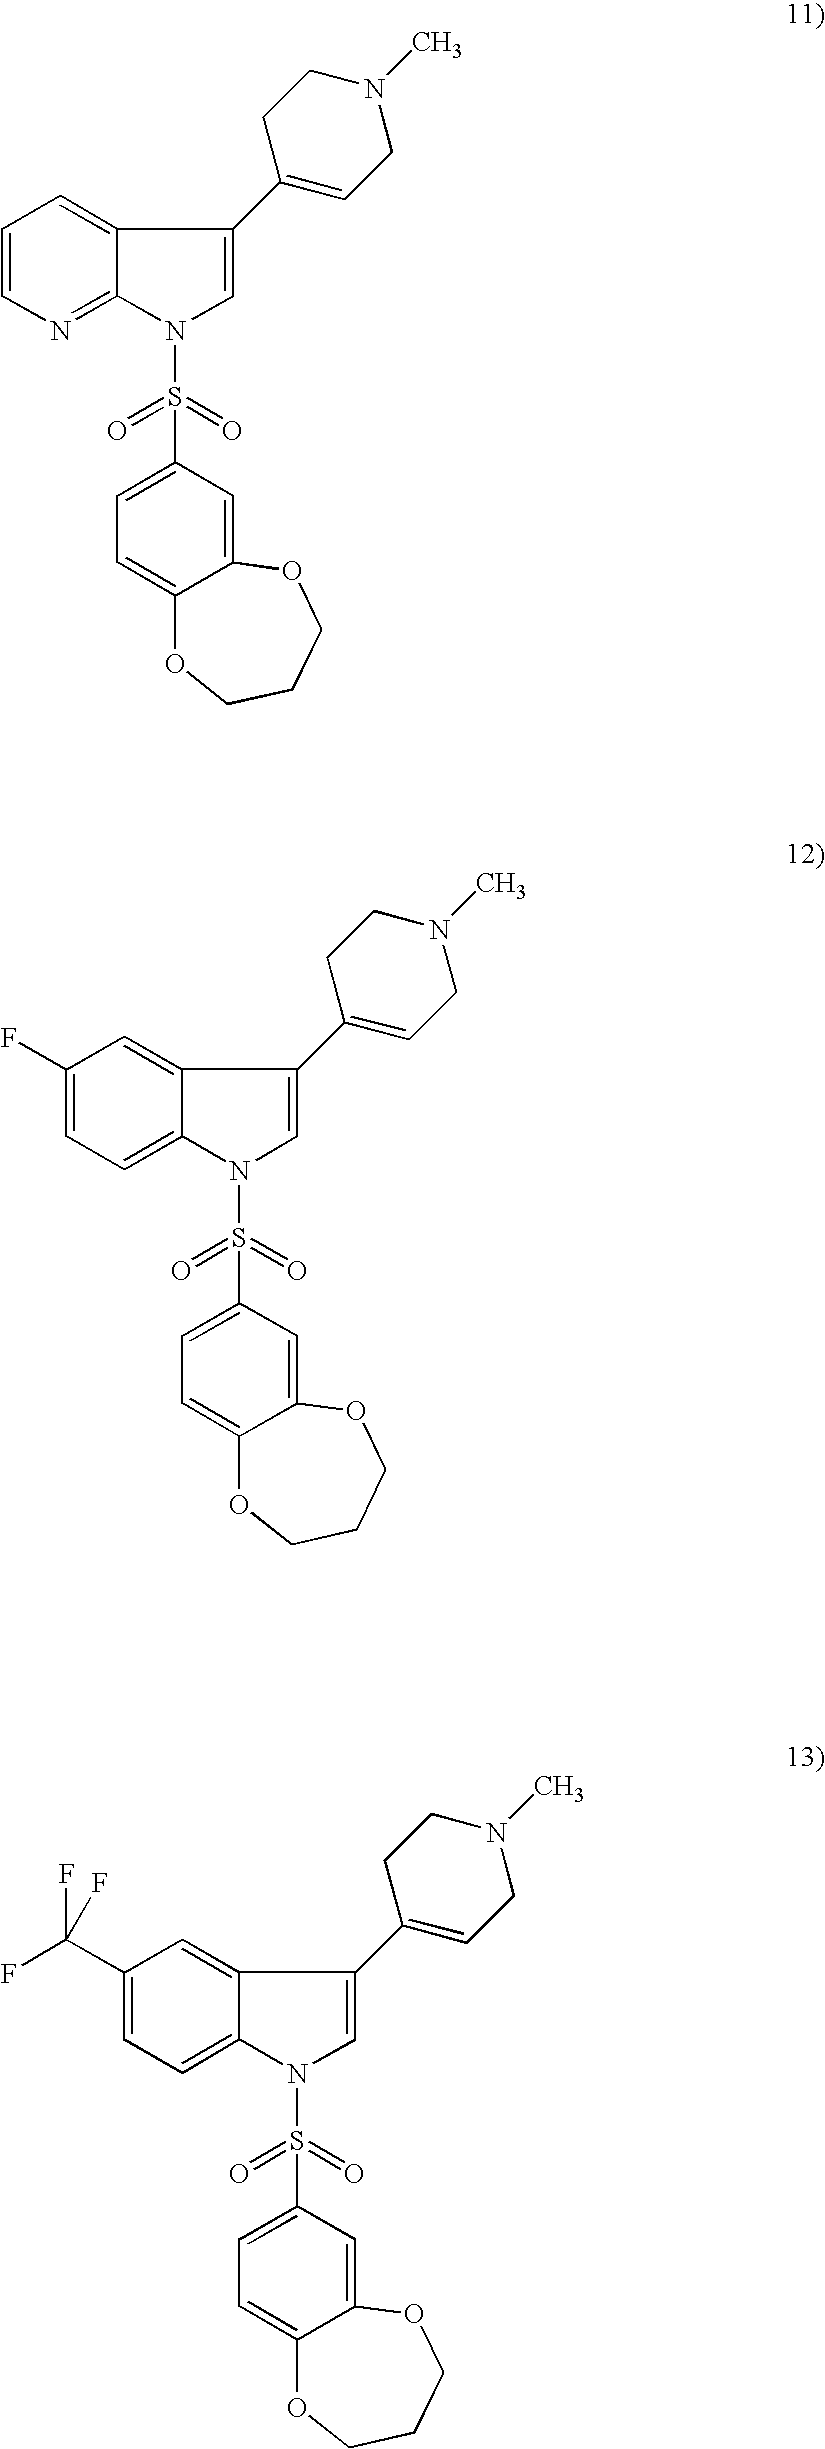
C1=CN=C2C(=C1)C(C1=CCN(C)CC1)=CN2S(=O)(=O)C1=CC=C2C(=C1)OCCCO2.C1(F)=CC=C2C(=C1)C(C1=CCN(C)CC1)=CN2S(=O)(=O)C1=CC=C2C(=C1)OCCCO2.C1(C(F)(F)F)=CC=C2C(=C1)C(C1=CCN(C)CC1)=CN2S(=O)(=O)C1=CC=C2C(=C1)OCCCO2
